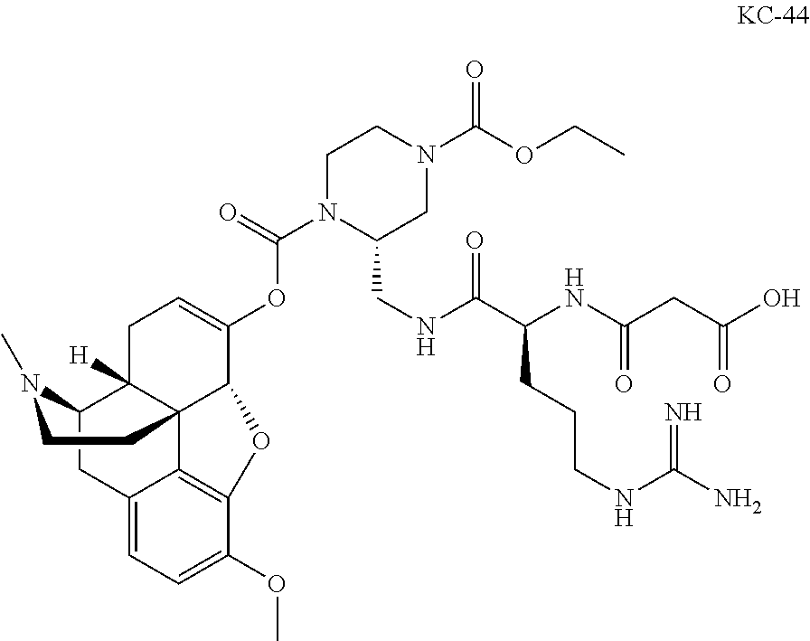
C12=CC=C(OC)C3=C1C14C([H])(C(C2)N(C)CC1)CC=C(OC(N1C(CNC(C(NC(=O)CC(=O)O)CCCNC(=N)N)=O)CN(C(OCC)=O)CC1)=O)C4O3
